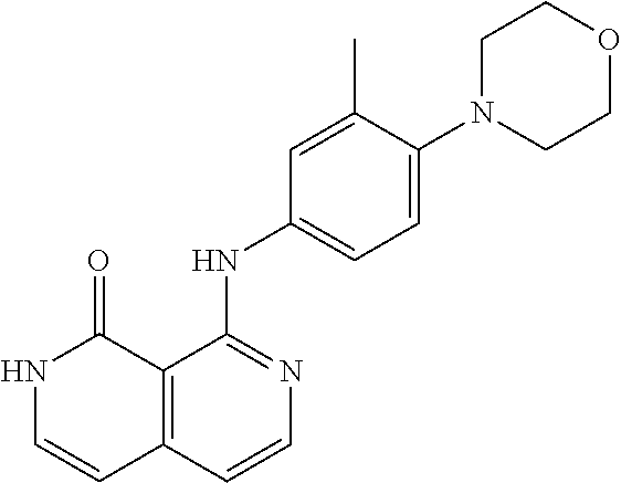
N1C=CC2=C(C1=O)C(NC1=CC=C(N3CCOCC3)C(C)=C1)=NC=C2
